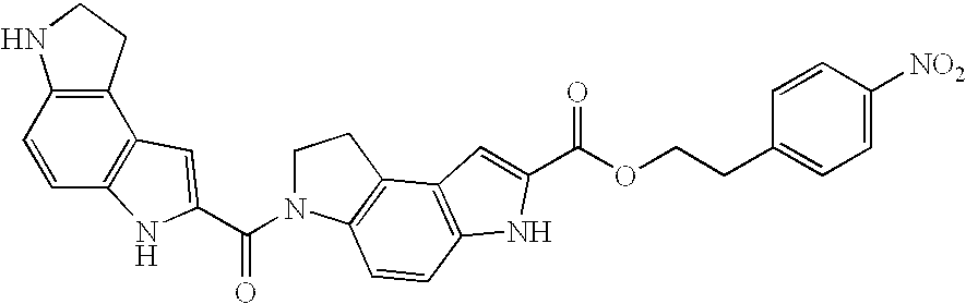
C12=C(CCN1)C1=C(C=C2)NC(C(=O)N2CCC3=C2C=CC2=C3C=C(C(OCCC3=CC=C([NO2])C=C3)=O)N2)=C1
